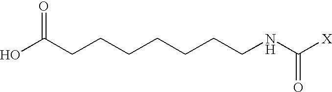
OC(CCCCCCCNC([X])=O)=O
